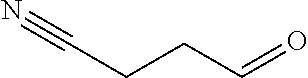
C(CCC=O)#N
